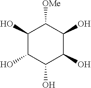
C1(O)C(O)C(O)C(O)C(O)C1[OMe]
